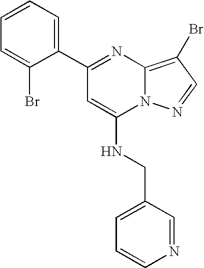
C1=CC=C(C2=NC3=C(Br)C=NN3C(NCC3=CC=CN=C3)=C2)C(Br)=C1
